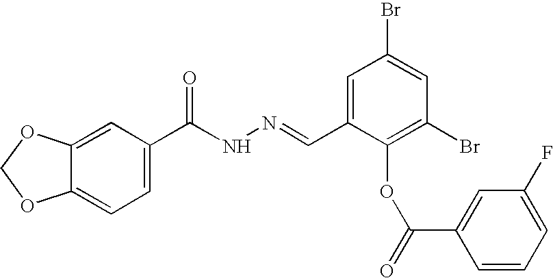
C1=C2C(=CC=C1C(NN=CC1=CC(Br)=CC(Br)=C1OC(=O)C1=CC(F)=CC=C1)=O)OCO2
